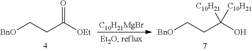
[BnO]CCC([OEt])=O.[C10H21MgBr].[BnO]CCC(O)([C10H21])[C10H21]
